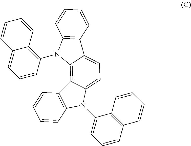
C1=CC2=C(N3C4=C5C(=CC=C4C4=C3C=CC=C4)N(C3=CC=CC4=C3C=CC=C4)C3=C5C=CC=C3)C=CC=C2C=C1
